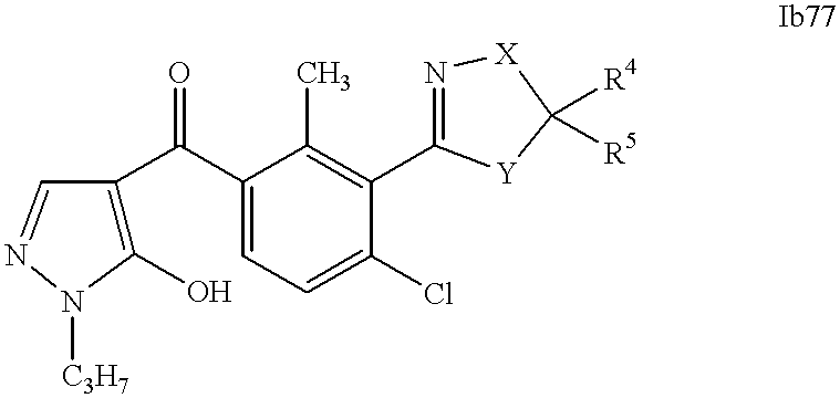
C1(O)=C(C(C2=CC=C(Cl)C(C3=N[X]C([R4])([R5])[Y]3)=C2C)=O)C=NN1[C3H7]
